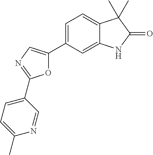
O1C(C2=CC=C3C(=C2)NC(=O)C3(C)C)=CN=C1C1=CC=C(C)N=C1
